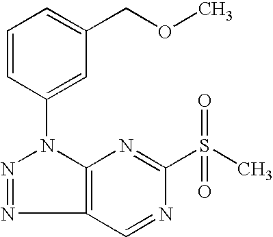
C12=C(N(C3=CC(COC)=CC=C3)N=N1)N=C(S(C)(=O)=O)N=C2
